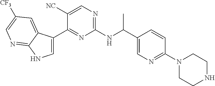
C1=C(C2=NC(NC(C3=CN=C(N4CCNCC4)C=C3)C)=NC=C2[NC])C2=CC([CF3])=CN=C2N1
